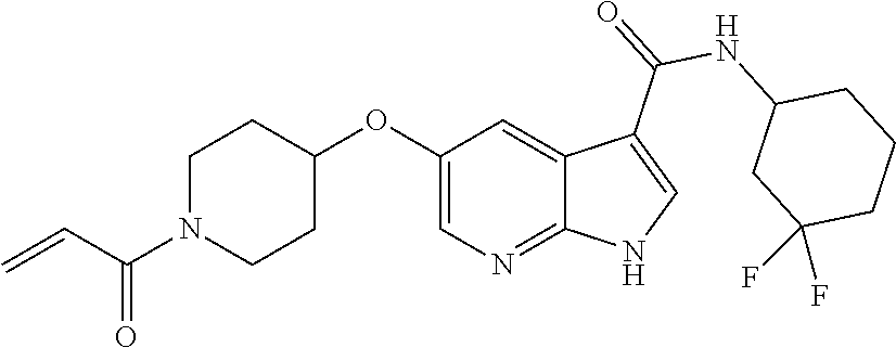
C1N(C(C=C)=O)CCC(OC2=CN=C3C(=C2)C(C(=O)NC2CC(F)(F)CCC2)=CN3)C1
